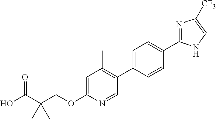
C(OC1=CC(C)=C(C2=CC=C(C3=NC([CF3])=CN3)C=C2)C=N1)C(C(=O)O)(C)C
